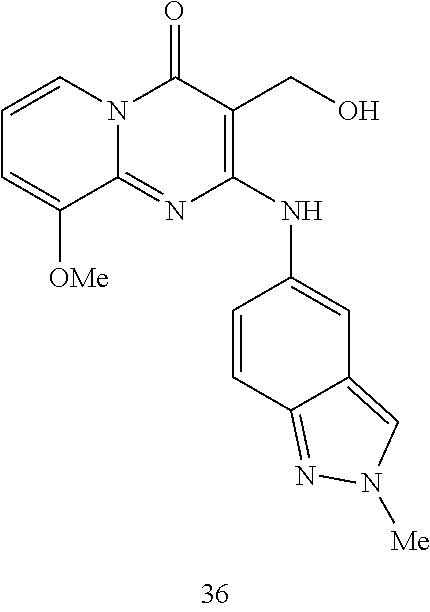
C1=CC=C([OMe])C2=NC(NC3=CC4=CN([Me])N=C4C=C3)=C(CO)C(=O)N12
